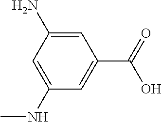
C1=C(N)C=C(NC)C=C1C(=O)O
